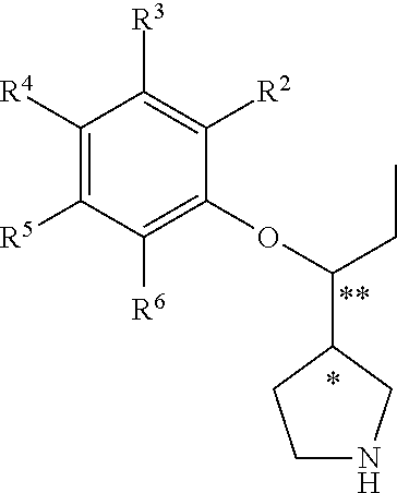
C1([R4])=C([R5])C([R6])=C(OC(C2CCNC2)CC)C([R2])=C1[R3]
